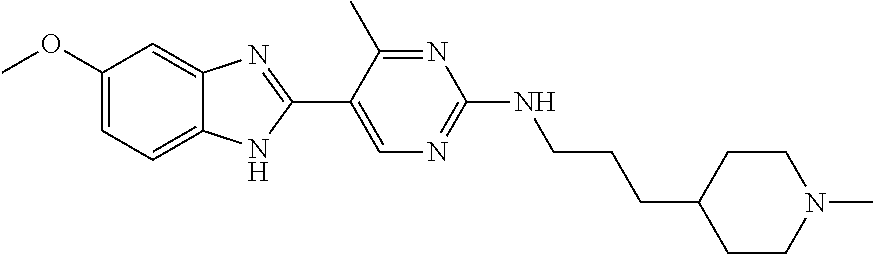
C1=C2C(=CC=C1OC)NC(C1=CN=C(NCCCC3CCN(C)CC3)N=C1C)=N2
